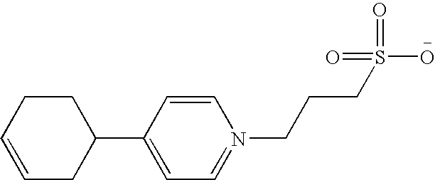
C1=CCCC(C2=CC=N(CCCS(O)(=O)=O)C=C2)C1
